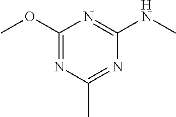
C1(OC)=NC(C)=NC(NC)=N1
